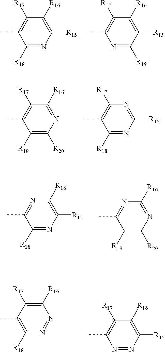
C1([R17])=C(C)C([R18])=NC([R15])=C1[R16].C1([R17])=C(C)N=C([R19])C([R15])=C1[R16].C1([R17])=C(C)C([R18])=C([R20])N=C1[R16].C1([R17])=C(C)C([R18])=NC([R15])=N1.C1([R17])=C([R16])N=NC([R18])=C1C.C1([R17])=C(C)N=NC([R15])=C1[R16].N1=C(C)C([R18])=NC([R15])=C1[R16].N1=C(C)C([R18])=C([R20])N=C1[R16]
